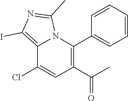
C12=C(I)N=C(C)N1C(C1=CC=CC=C1)=C(C(C)=O)C=C2Cl
